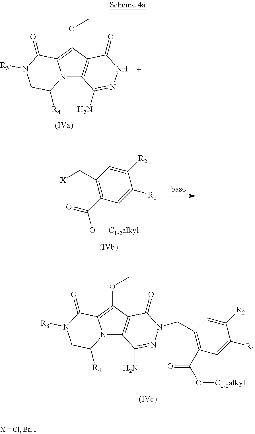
N12C3=C(C(OC)=C1C(=O)N([R3])CC2[R4])C(=O)NN=C3N.C(C1=C(C(=O)O[C1-2alkyl])C=C([R1])C([R2])=C1)[X].N12C3=C(C(OC)=C1C(=O)N([R3])CC2[R4])C(=O)N(CC1=C(C(=O)O[C1-2alkyl])C=C([R1])C([R2])=C1)N=C3N
